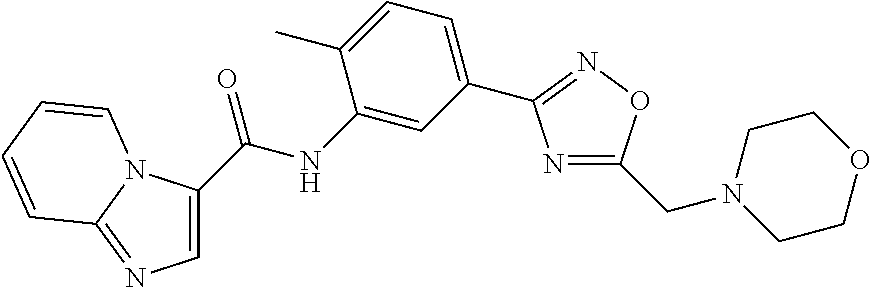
N1=C(CN2CCOCC2)ON=C1C1=CC=C(C)C(NC(=O)C2=CN=C3N2C=CC=C3)=C1
